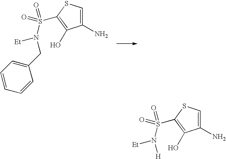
C1(CN(S(=O)(=O)C2=C(O)C(N)=CS2)[Et])=CC=CC=C1.[H]N(S(=O)(=O)C1=C(O)C(N)=CS1)[Et]
